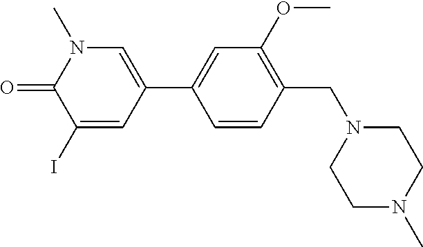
O=C1N(C)C=C(C2=CC(OC)=C(CN3CCN(C)CC3)C=C2)C=C1I
